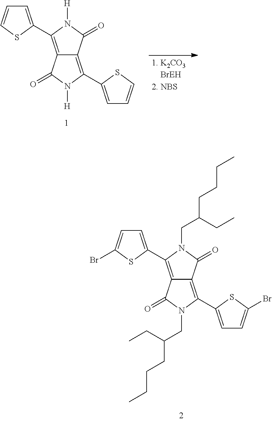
C12=C(C3=CC=CS3)N([H])C(=O)C1=C(C1=CC=CS1)N([H])C2=O.C12=C(C3=CC=C(Br)S3)N(CC(CCCC)CC)C(=O)C1=C(C1=CC=C(Br)S1)N(CC(CCCC)CC)C2=O
